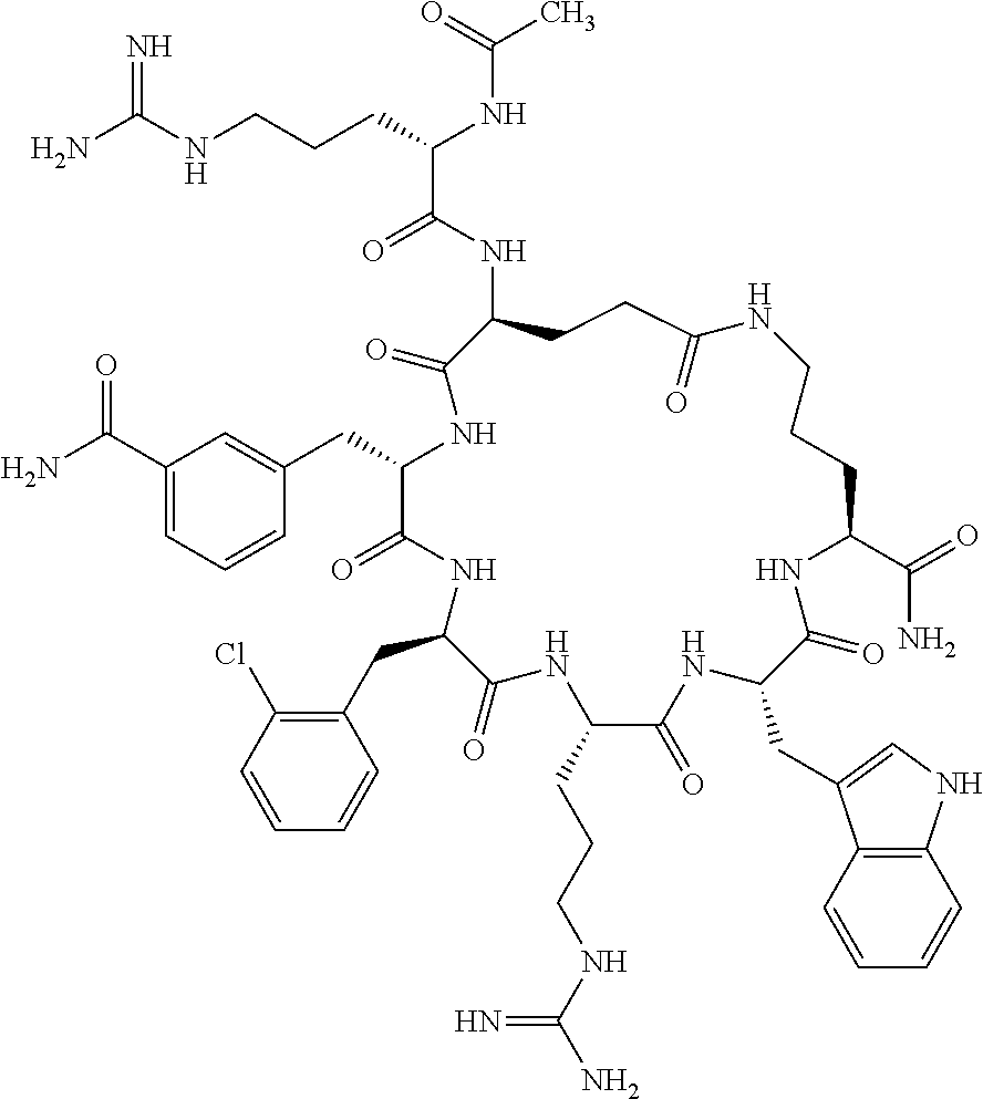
NC(NCCCC(NC(C)=O)C(=O)NC1CCC(=O)NCCCC(C(=O)N)NC(=O)C(CC2=CNC3=C2C=CC=C3)NC(=O)C(CCCNC(N)=N)NC(=O)C(CC2=C(Cl)C=CC=C2)NC(=O)C(CC2=CC(C(N)=O)=CC=C2)NC1=O)=N
